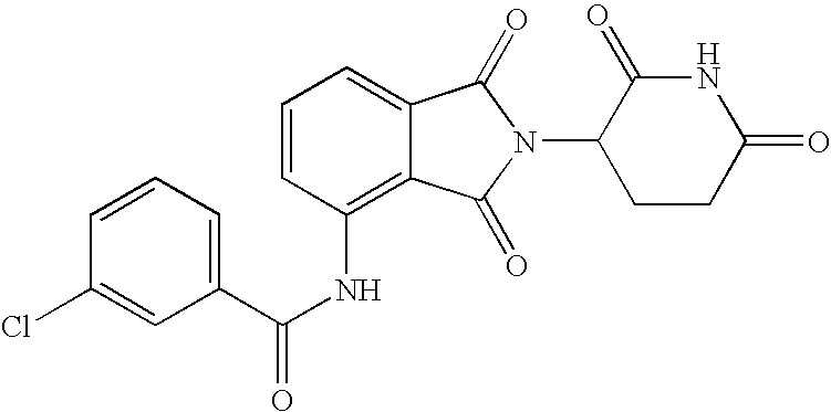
C1=C2C(=C(NC(C3=CC=CC(Cl)=C3)=O)C=C1)C(=O)N(C1CCC(=O)NC1=O)C2=O
